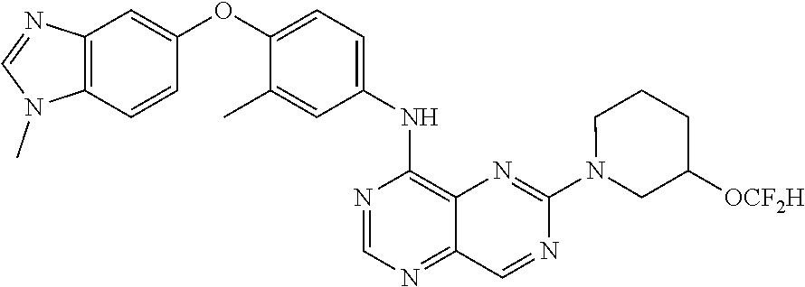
C12=C(C=CC(OC3=CC=C(NC4=C5C(=NC=N4)C=NC(N4CC([OCF2H])CCC4)=N5)C=C3C)=C1)N(C)C=N2
